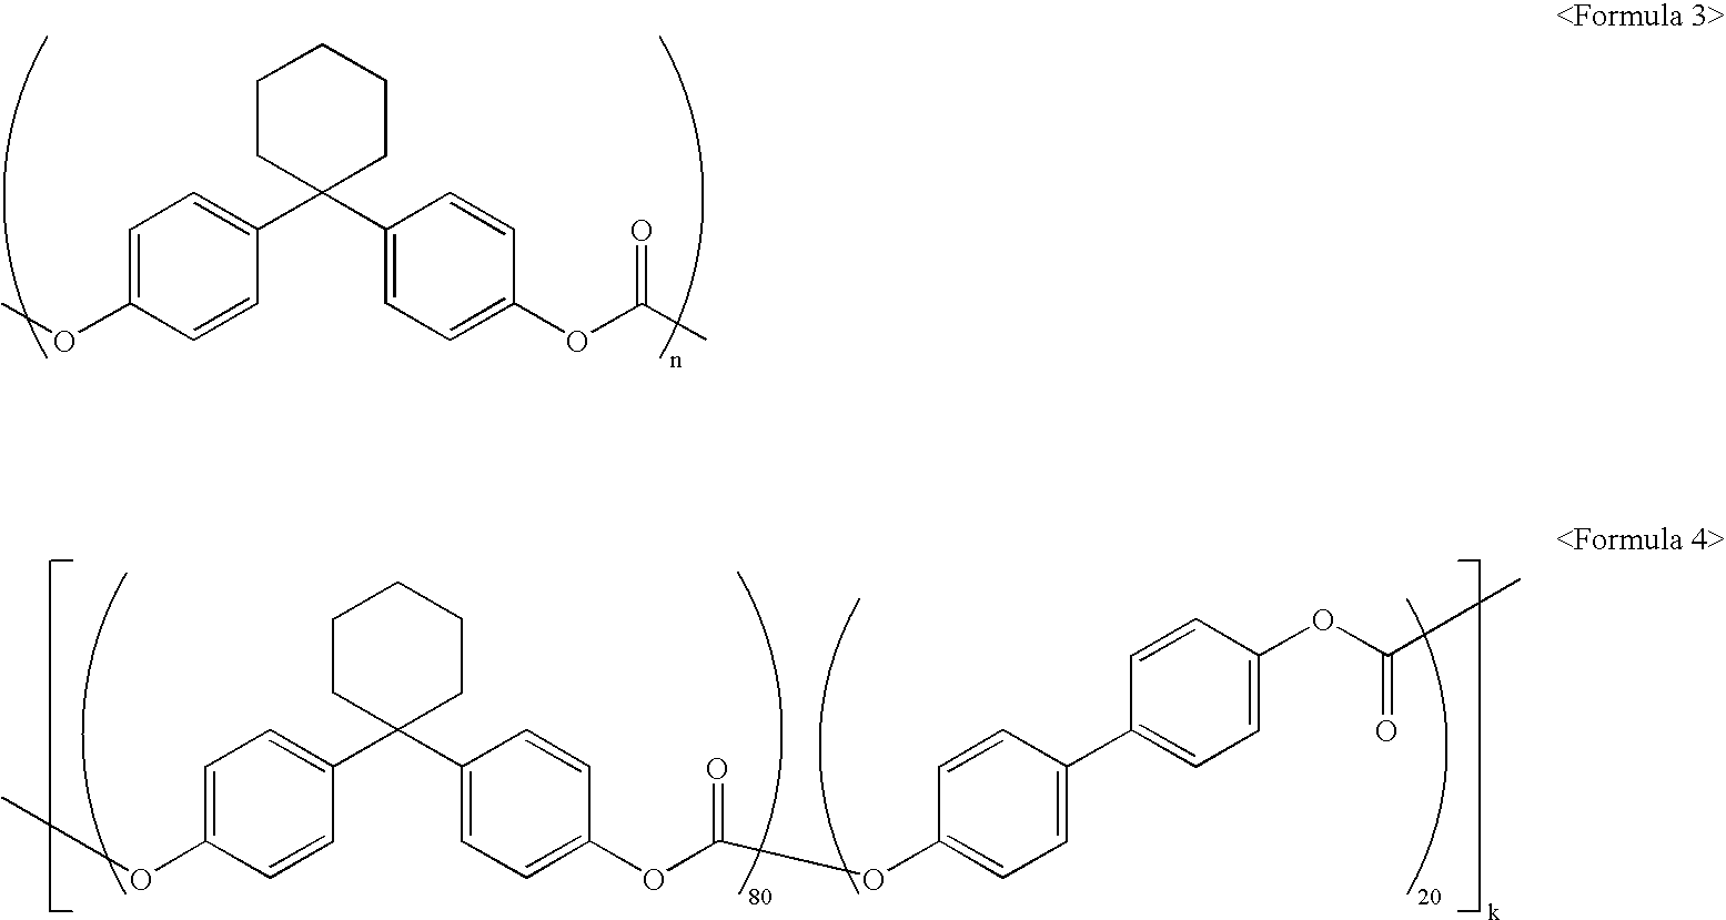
C1(C2(C3=CC=C(OC(=O)C)C=C3)CCCCC2)=CC=C(OC)C=C1.C1(C2(C3=CC=C(OC(=O)OC4=CC=C(C5=CC=C(OC(=O)C)C=C5)C=C4)C=C3)CCCCC2)=CC=C(OC)C=C1
